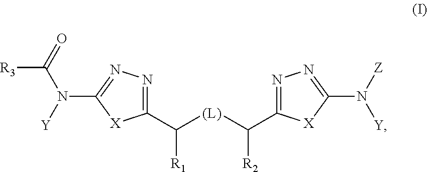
C1(C([(L)]C([R2])C2=NN=C(N([Y])[Z])[X]2)[R1])=NN=C(N(C([R3])=O)[Y])[X]1
